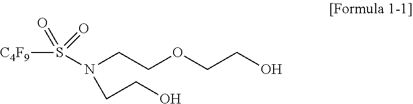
S(N(CCOCCO)CCO)([C4F9])(=O)=O
